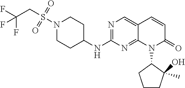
N1(S(CC(F)(F)F)(=O)=O)CCC(NC2=NC=C3C(=N2)N(C2CCCC2(C)O)C(=O)C=C3)CC1
